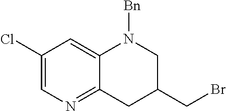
C1(Cl)=CN=C2C(=C1)N([Bn])CC(CBr)C2
